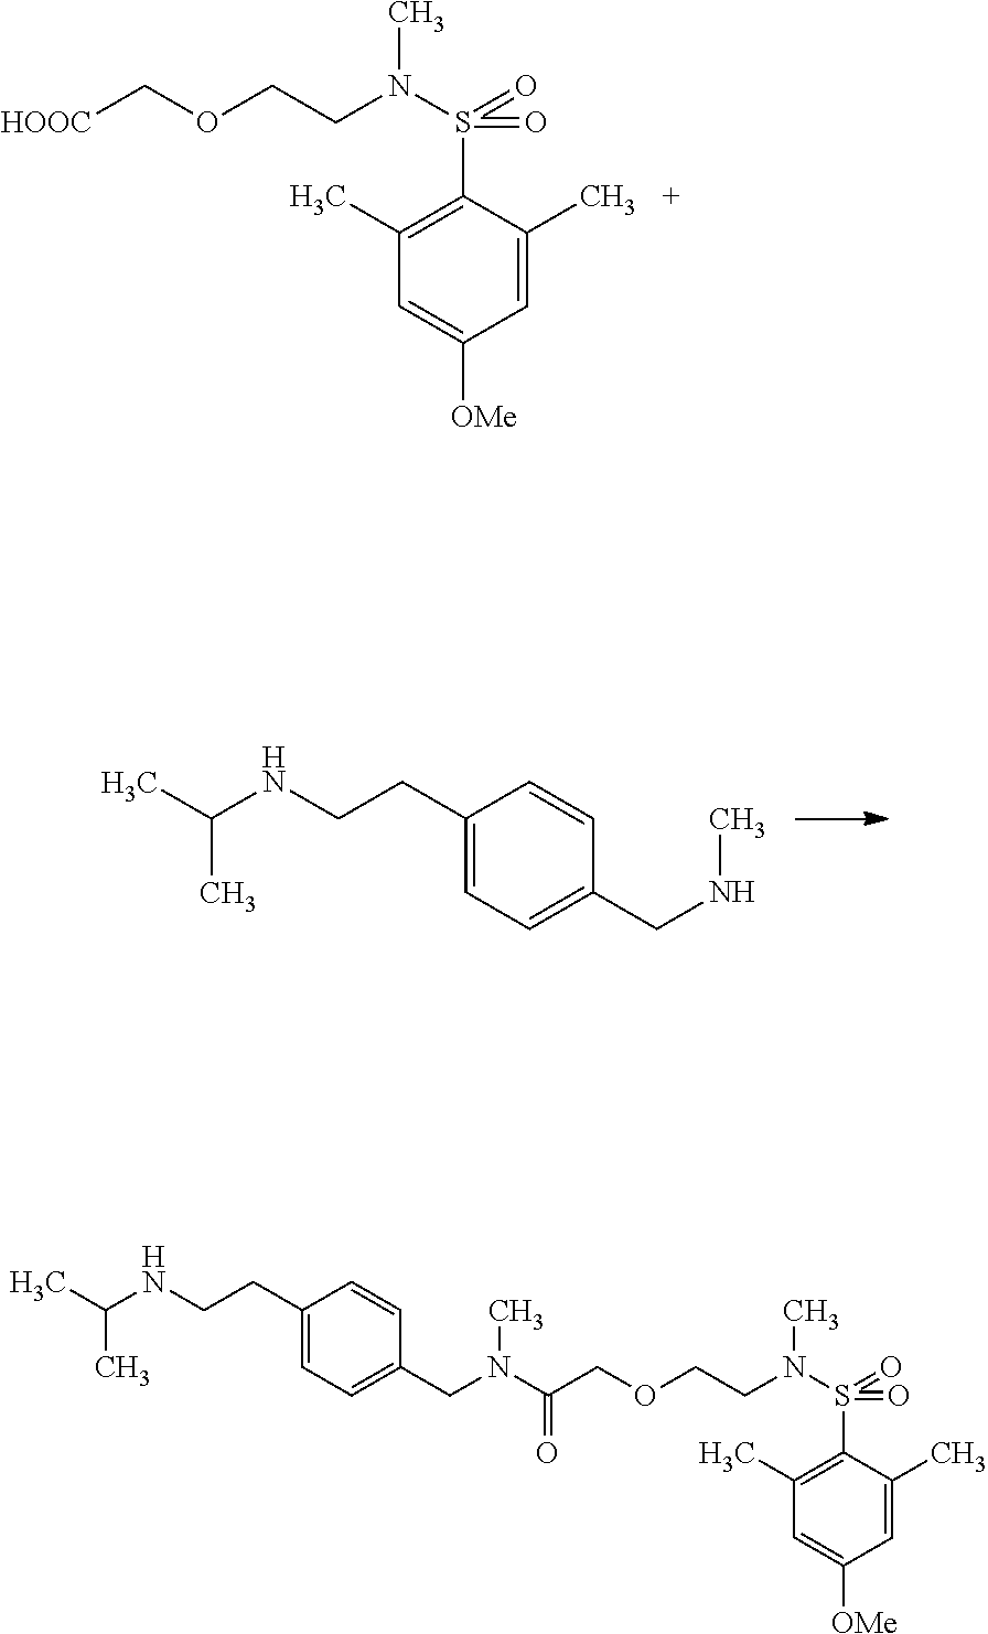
C1=CC(CNC)=CC=C1CCNC(C)C.[HOOC]COCCN(S(C1=C(C)C=C([OMe])C=C1C)(=O)=O)C.C1=CC(CN(C(COCCN(S(C2=C(C)C=C([OMe])C=C2C)(=O)=O)C)=O)C)=CC=C1CCNC(C)C
